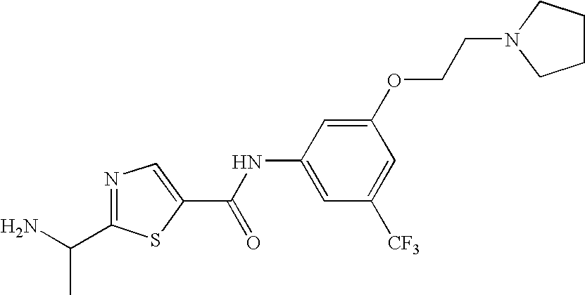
C1(OCCN2CCCC2)=CC(NC(C2=CN=C(C(N)C)S2)=O)=CC([CF3])=C1
